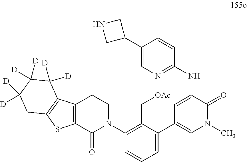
C12=C(C(=O)N(C3=C(C[OAc])C(C4=CN(C)C(=O)C(NC5=NC=C(C6CNC6)C=C5)=C4)=CC=C3)CC1)SC1=C2C([D])([D])C([D])([D])C([D])([D])C1
